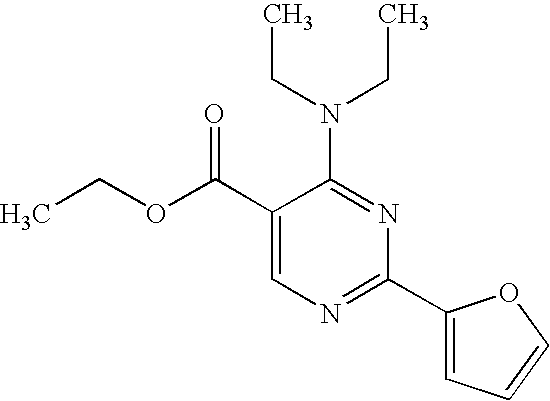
C1(C(OCC)=O)=CN=C(C2=CC=CO2)N=C1N(CC)CC
